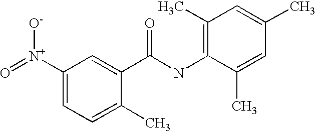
CC1=C(NC(C2=CC([N+](=O)[O-])=CC=C2C)=O)C(C)=CC(C)=C1
